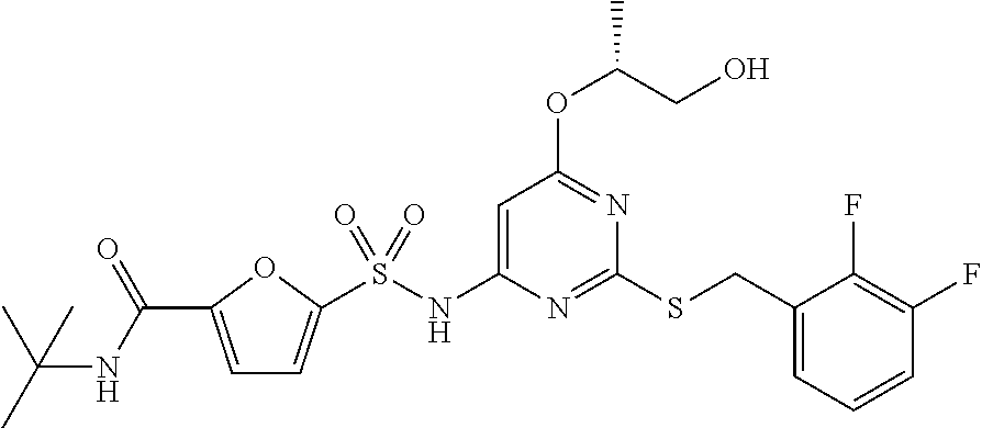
C1(CSC2=NC(NS(=O)(=O)C3=CC=C(C(=O)NC(C)(C)C)O3)=CC(OC(CO)C)=N2)=CC=CC(F)=C1F
